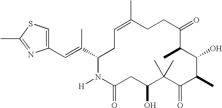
C1(C=C(C2CC=C(C)CCC(=O)C(C)C(O)C(C)C(=O)C(C)(C)C(O)CC(=O)N2[H])C)=CSC(C)=N1
